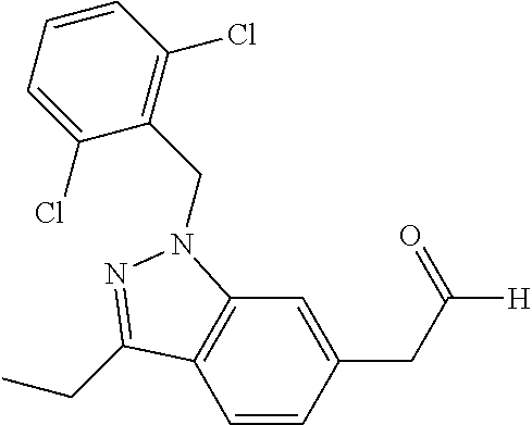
C1=CC(CC([H])=O)=CC2=C1C(CC)=NN2CC1=C(Cl)C=CC=C1Cl
